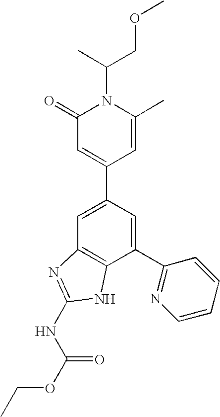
C1=C(C2=CC(=O)N(C(C)COC)C(C)=C2)C=C(C2=NC=CC=C2)C2=C1N=C(NC(OCC)=O)N2
